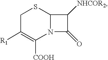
C1C([R1])=C([COOH])N2C(S1)C([NHCOR2])C2=O
